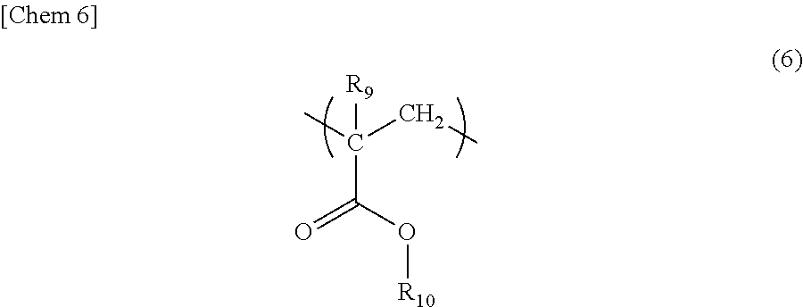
CC(CC)(C(O[R10])=O)[R9]
